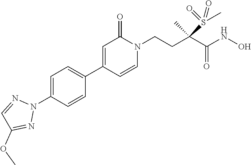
N1(C2=CC=C(C3=CC(=O)N(CCC(C)(C(=O)NO)S(=O)(=O)C)C=C3)C=C2)N=C(OC)C=N1
